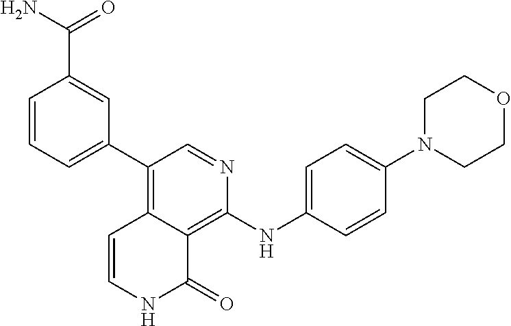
C1=NC(NC2=CC=C(N3CCOCC3)C=C2)=C2C(=C1C1=CC=CC(C(N)=O)=C1)C=CNC2=O
